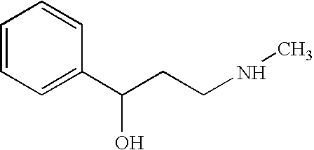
C1=CC=C(C(CCNC)O)C=C1
